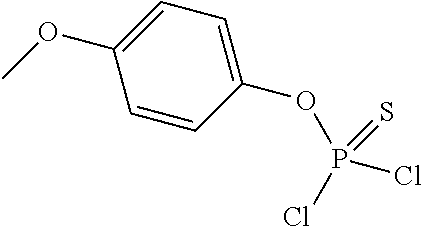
C1(OP(=S)(Cl)Cl)=CC=C(OC)C=C1
